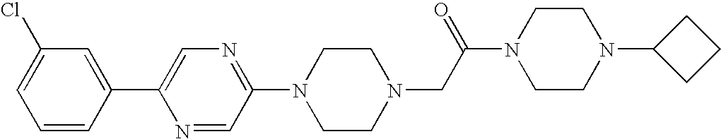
C1=CC(C2=CN=C(N3CCN(CC(N4CCN(C5CCC5)CC4)=O)CC3)C=N2)=CC(Cl)=C1
